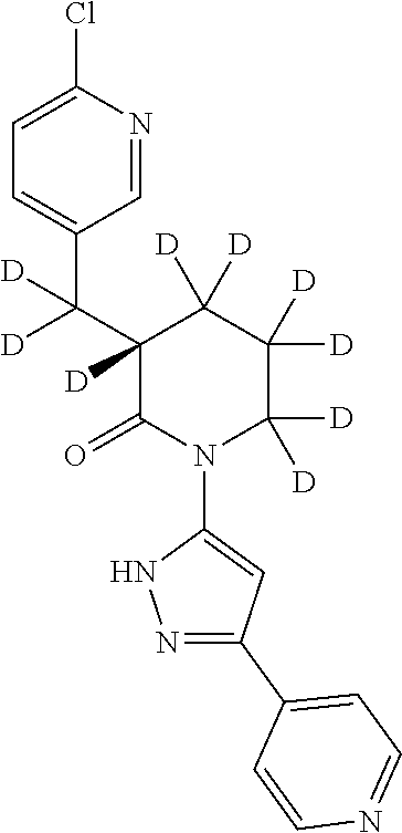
C1=C(Cl)N=CC(C(C2([D])C(=O)N(C3=CC(C4=CC=NC=C4)=NN3)C([D])([D])C([D])([D])C2([D])[D])([D])[D])=C1
